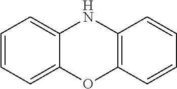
C1=CC=C2C(=C1)NC1=C(O2)C=CC=C1
